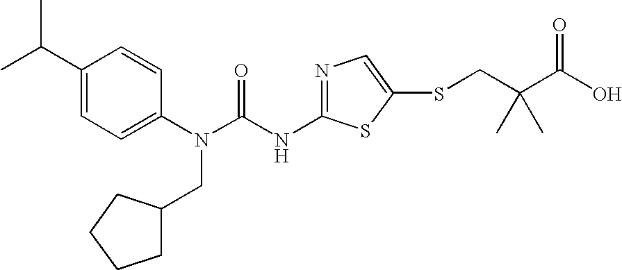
C1(C(C)C)=CC=C(N(C(NC2=NC=C(SCC(C(O)=O)(C)C)S2)=O)CC2CCCC2)C=C1
